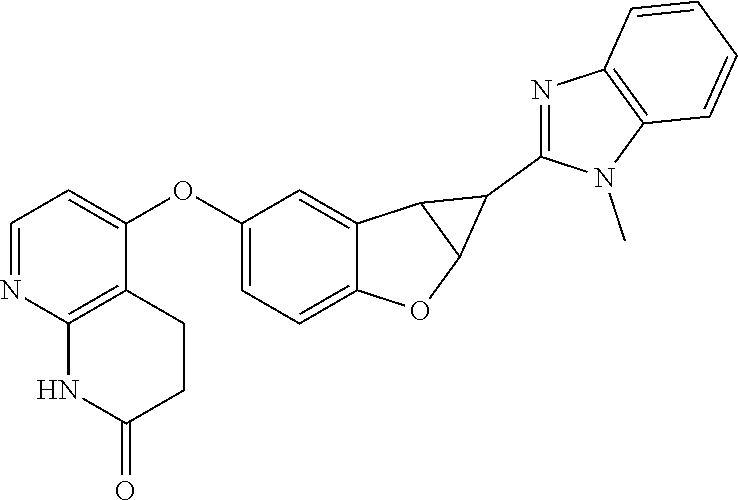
C1(OC2=CC=NC3=C2CCC(=O)N3)=CC=C2C(=C1)C1C(O2)C1C1=NC2=C(N1C)C=CC=C2
